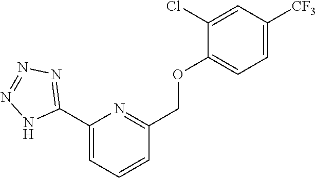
C1(C2=NN=NN2)=CC=CC(COC2=CC=C([CF3])C=C2Cl)=N1
